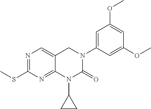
C1(SC)=NC=C2C(=N1)N(C1CC1)C(=O)N(C1=CC(OC)=CC(OC)=C1)C2
